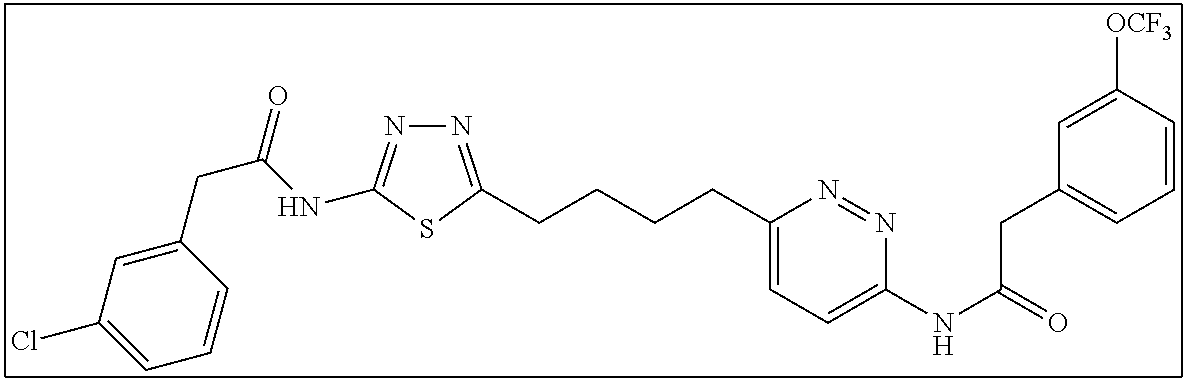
N1=C(CCCCC2=CC=C(NC(=O)CC3=CC=CC([OCF3])=C3)N=N2)SC(NC(CC2=CC(Cl)=CC=C2)=O)=N1
